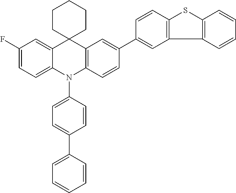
FC1=CC=C2C(=C1)C1(C3=C(N2C2=CC=C(C4=CC=CC=C4)C=C2)C=CC(C2=CC4=C(C=C2)SC2=C4C=CC=C2)=C3)CCCCC1
